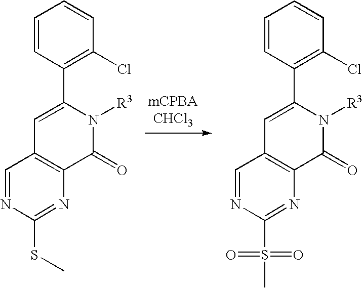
C1=CC(C2=CC3=C(C(=O)N2[R3])N=C(S(=O)(=O)C)N=C3)=C(Cl)C=C1.C1=CC(C2=CC3=C(C(=O)N2[R3])N=C(SC)N=C3)=C(Cl)C=C1
